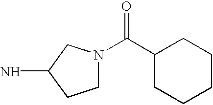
C1N(C(C2CCCCC2)=O)CC(N)C1
